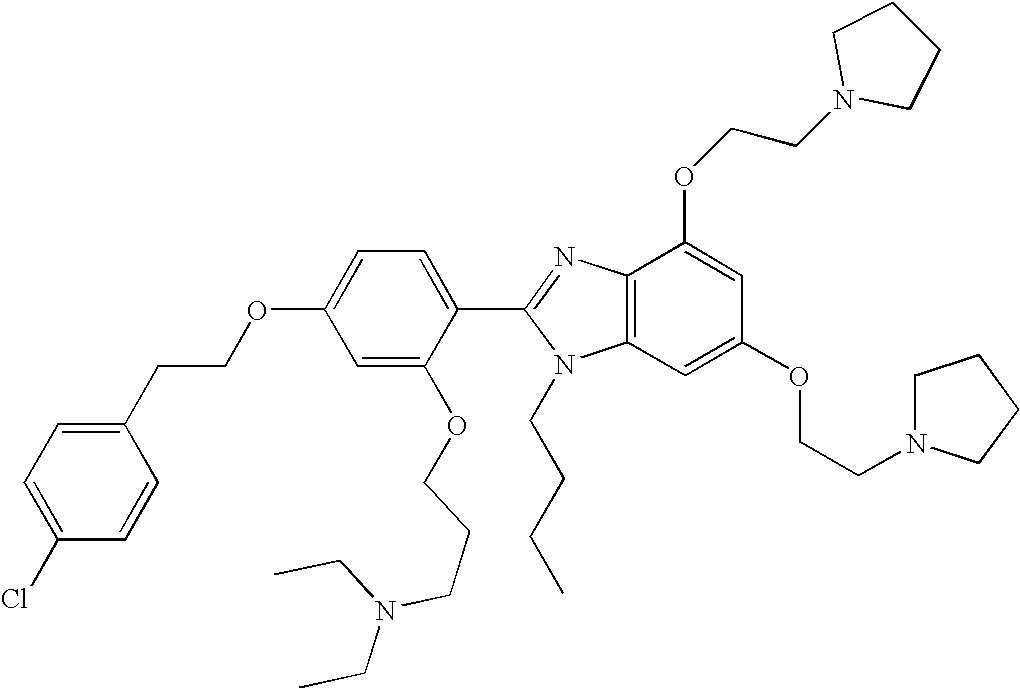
C1(CCOC2=CC=C(C3=NC4=C(N3CCCC)C=C(OCCN3CCCC3)C=C4OCCN3CCCC3)C(OCCCN(CC)CC)=C2)=CC=C(Cl)C=C1
